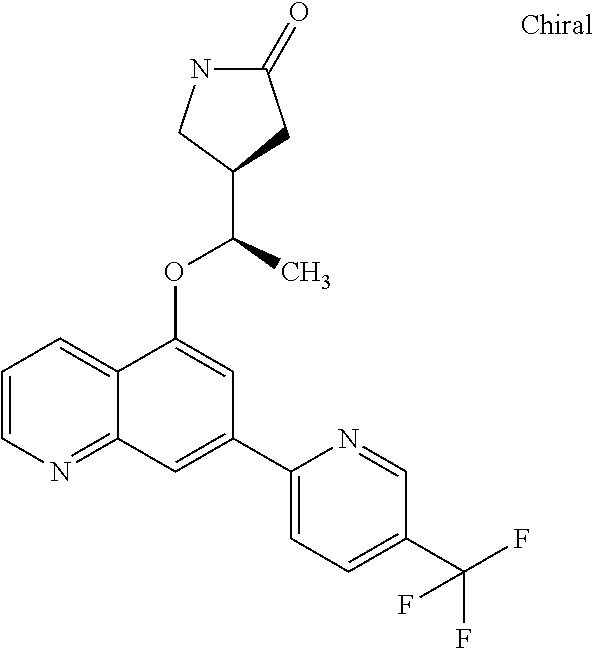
C1=CN=C2C(=C1)C(OC(C)C1CC(=O)NC1)=CC(C1=CC=C(C(F)(F)F)C=N1)=C2
